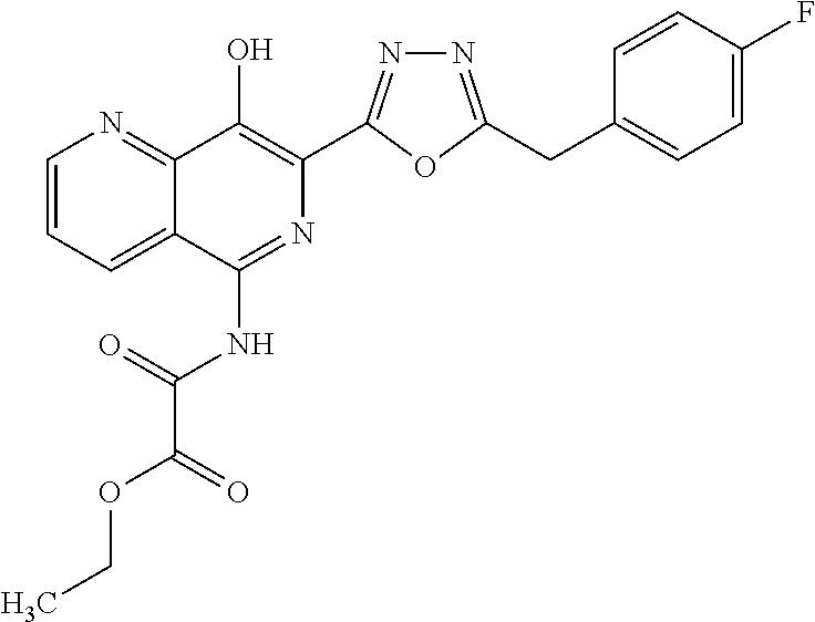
C1=CC=C2C(=N1)C(O)=C(C1=NN=C(CC3=CC=C(F)C=C3)O1)N=C2NC(=O)C(=O)OCC
